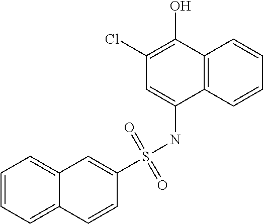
C1(Cl)=C(O)C2=C(C(NS(C3=CC4=CC=CC=C4C=C3)(=O)=O)=C1)C=CC=C2
